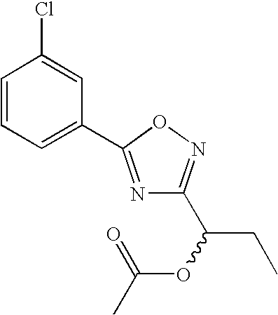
ClC1=CC(C2=NC(C(CC)OC(C)=O)=NO2)=CC=C1
